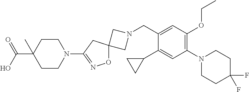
C1N(CC2=CC(OCC)=C(N3CCC(F)(F)CC3)C=C2C2CC2)CC12ON=C(N1CCC(C(=O)O)(C)CC1)C2
